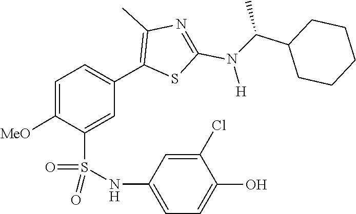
C1CCCCC1C(N(C1=NC(C)=C(C2=CC=C([MeO])C(S(=O)(NC3=CC=C(O)C(Cl)=C3)=O)=C2)S1)[H])C
